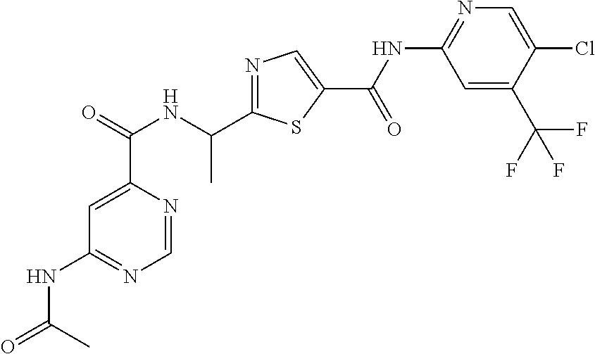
N1=C(C(NC(C2=CC(NC(=O)C)=NC=N2)=O)C)SC(C(=O)NC2=NC=C(Cl)C(C(F)(F)F)=C2)=C1
